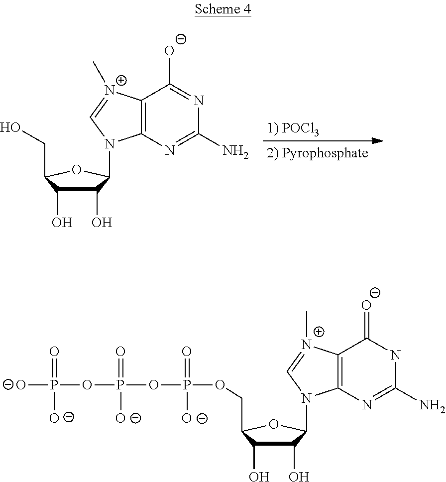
C1(O)C(O)C(COP(=O)([O-])OP(OP([O-])(=O)[O-])(=O)[O-])OC1N1C2=C([N+](C)=C1)C(=[O-])NC(N)=N2.C1(O)C(O)C(CO)OC1N1C2=C([N+](C)=C1)C([O-])=NC(N)=N2
